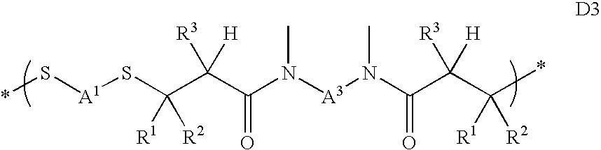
*S[A1]SC(C(C(N([A3]N(C(C(C([R2])([R1])*)([H])[R3])=O)C)C)=O)([H])[R3])([R2])[R1]
